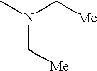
N(C[Me])(C)C[Me]
